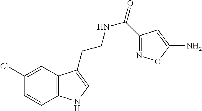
N(CCC1=CNC2=C1C=C(Cl)C=C2)C(=O)C1=NOC(N)=C1
